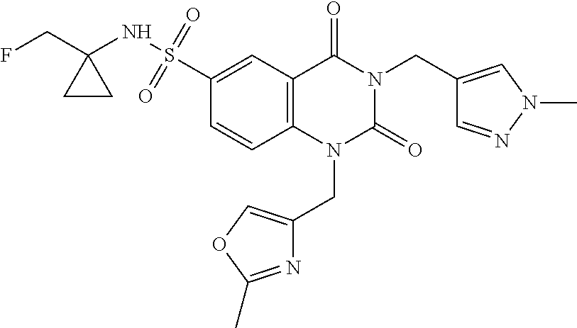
FCC1(NS(=O)(=O)C2=CC3=C(C=C2)N(CC2=COC(C)=N2)C(=O)N(CC2=CN(C)N=C2)C3=O)CC1
